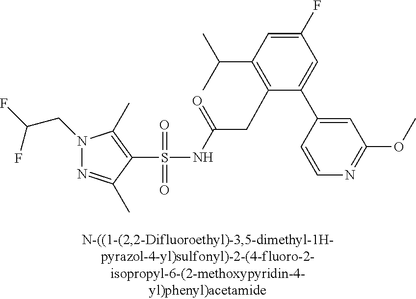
S(=O)(=O)(NC(CC1=C(C(C)C)C=C(F)C=C1C1=CC(OC)=NC=C1)=O)C1=C(C)N(CC(F)F)N=C1C
